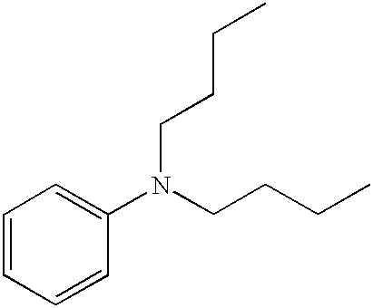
C1=CC=CC(N(CCCC)CCCC)=C1
